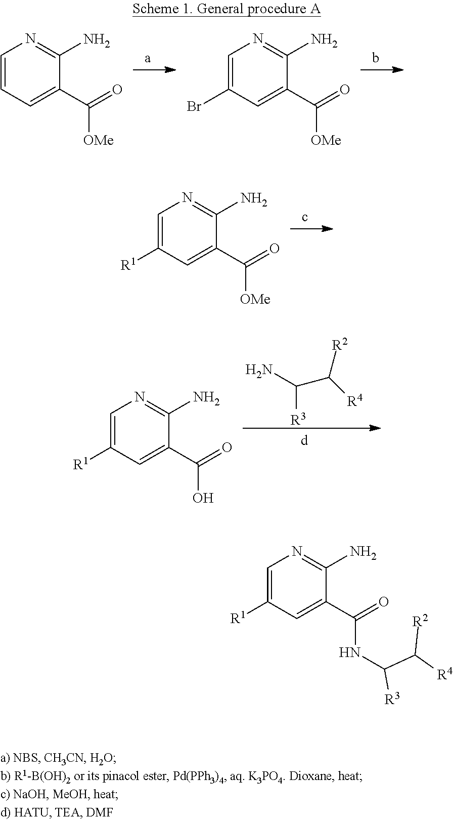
C1=CC=C(C(=O)[OMe])C(N)=N1.C1=C(Br)C=C(C(=O)[OMe])C(N)=N1.C1=C([R1])C=C(C(=O)[OMe])C(N)=N1.C(C([R4])[R2])([R3])N.C1=C([R1])C=C(C(=O)O)C(N)=N1.C1=C([R1])C=C(C(=O)NC([R3])C([R4])[R2])C(N)=N1
